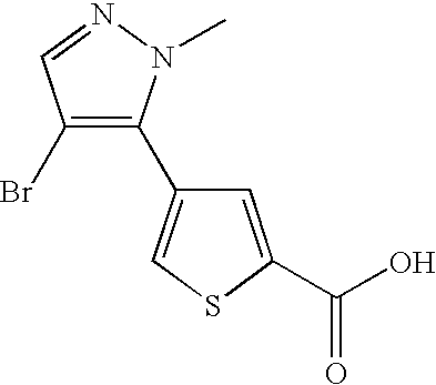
C1=C(C(O)=O)SC=C1C1=C(Br)C=NN1C
